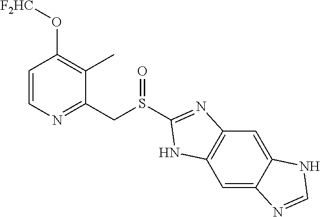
C1=CN=C(CS(C2=NC3=C(C=C4C(=C3)NC=N4)N2)=O)C(C)=C1O[F2HC]
